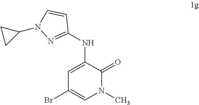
N1(C2CC2)C=CC(NC2=CC(Br)=CN(C)C2=O)=N1
